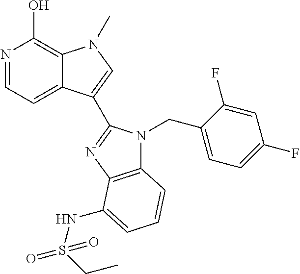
N1=CC=C2C(=C1O)N(C)C=C2C1=NC2=C(N1CC1=CC=C(F)C=C1F)C=CC=C2NS(CC)(=O)=O
